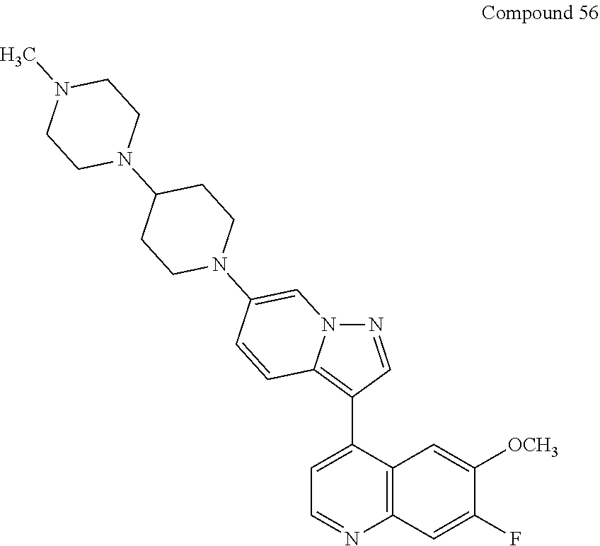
N12N=CC(C3=CC=NC4=C3C=C([OCH3])C(F)=C4)=C1C=CC(N1CCC(N3CCN(C)CC3)CC1)=C2
